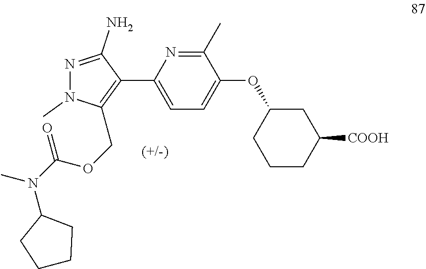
C1=C(C2=C(COC(=O)N(C3CCCC3)C)N(C)N=C2N)N=C(C)C(OC2CCCC([COOH])C2)=C1
